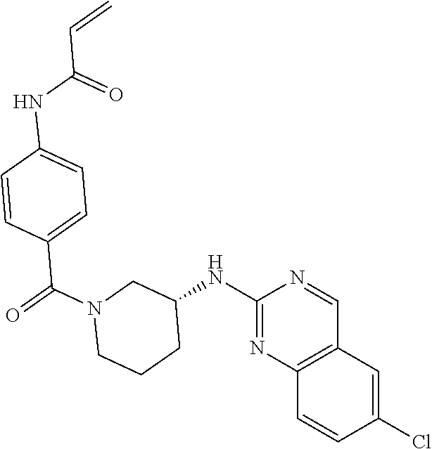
C12=C(C=CC(Cl)=C1)N=C(NC1CCCN(C(C3=CC=C(NC(C=C)=O)C=C3)=O)C1)N=C2
